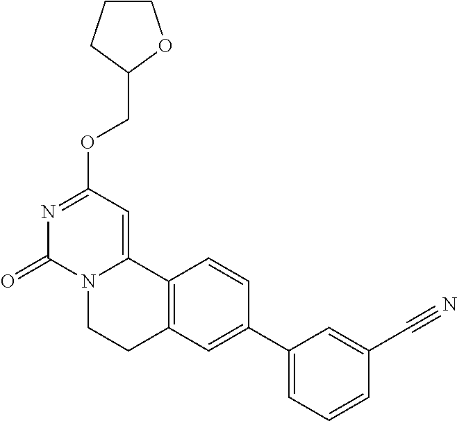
N1=C(OCC2OCCC2)C=C2N(C1=O)CCC1=C2C=CC(C2=CC=CC(C#N)=C2)=C1
